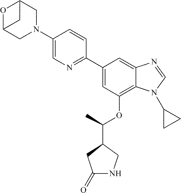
C1=C(C2=NC=C(N3CC4OC(C3)C4)C=C2)C=C2C(=C1OC(C1CC(=O)NC1)C)N(C1CC1)C=N2
